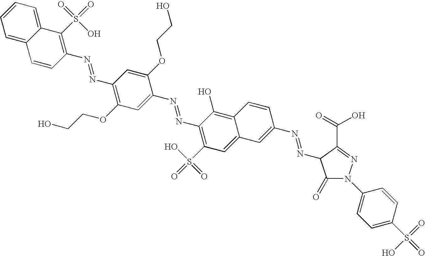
C12=CC=CC=C1C=CC(N=NC1=C(OCCO)C=C(N=NC3=C(S(=O)(O)=O)C=C4C(=C3O)C=CC(N=NC3C(=O)N(C5=CC=C(S(=O)(=O)O)C=C5)N=C3C(=O)O)=C4)C(OCCO)=C1)=C2S(=O)(=O)O
